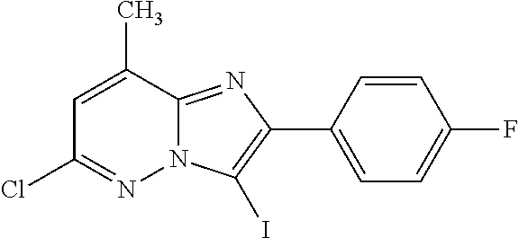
C1=C(C)C2=NC(C3=CC=C(F)C=C3)=C(I)N2N=C1Cl
